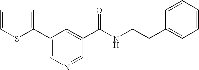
C1=CSC(C2=CN=CC(C(NCCC3=CC=CC=C3)=O)=C2)=C1
